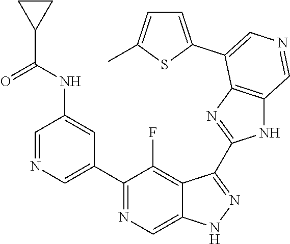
C1(C2=CN=CC(NC(=O)C3CC3)=C2)=NC=C2C(=C1F)C(C1=NC3=C(N1)C=NC=C3C1=CC=C(C)S1)=NN2
